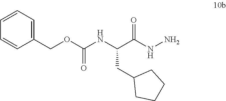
C(C(NN)=O)(NC(OCC1=CC=CC=C1)=O)CC1CCCC1
